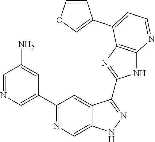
C1=NC=C(C2=NC=C3C(=C2)C(C2=NC4=C(N2)N=CC=C4C2=COC=C2)=NN3)C=C1N
